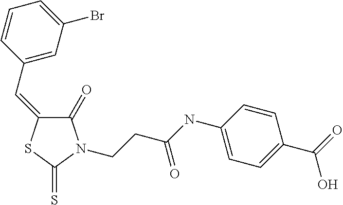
C1(=O)C(=CC2=CC(Br)=CC=C2)SC(=S)N1CCC(NC1=CC=C(C(=O)O)C=C1)=O
